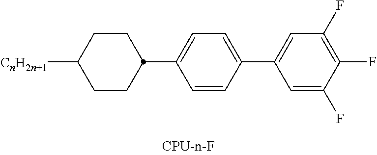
[CnH2n+1]C1CCC(C2=CC=C(C3=CC(F)=C(F)C(F)=C3)C=C2)CC1
